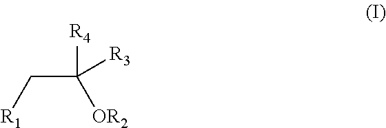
C(C([OR2])([R4])[R3])[R1]
